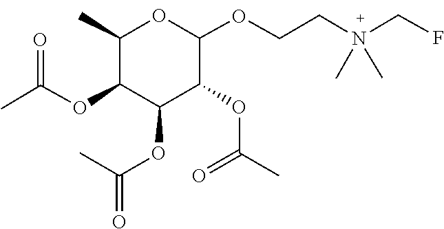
N(C)(C)(CF)CCOC1OC(C)C(OC(=O)C)C(OC(C)=O)C1OC(C)=O
